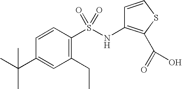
C1=CC(S(NC2=C(C(=O)O)SC=C2)(=O)=O)=C(CC)C=C1C(C)(C)C
